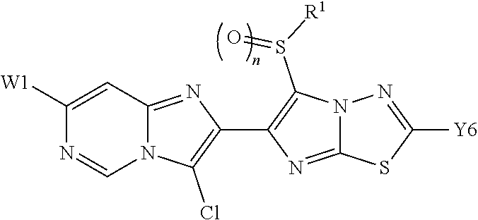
C1([W1])=CC2=NC(C3=C(S([R1])=O)N4C(=N3)SC([Y6])=N4)=C(Cl)N2C=N1
